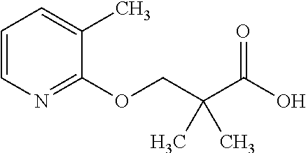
C1=CN=C(OCC(C(O)=O)(C)C)C(C)=C1
